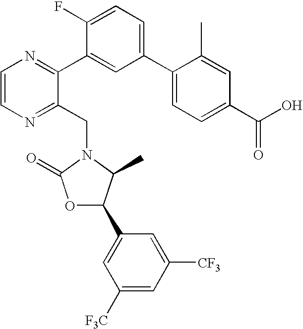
C1=CN=C(CN2C(C)C(C3=CC([F3C])=CC([CF3])=C3)OC2=O)C(C2=CC(C3=CC=C(C(O)=O)C=C3C)=CC=C2F)=N1
